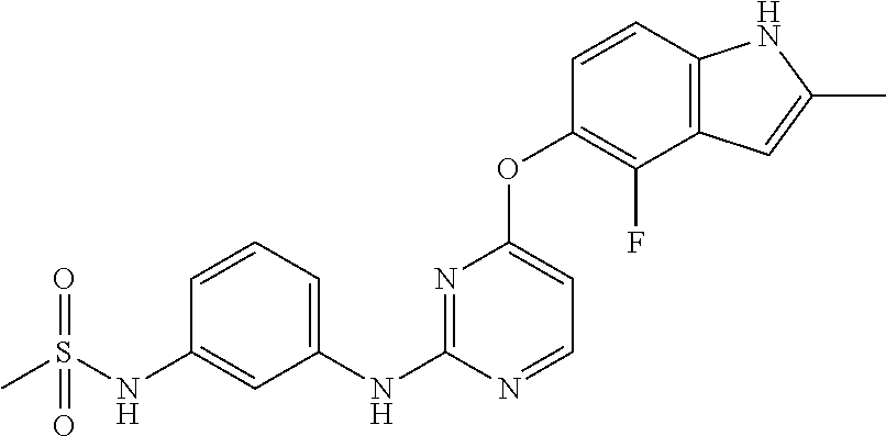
C1(NS(C)(=O)=O)=CC(NC2=NC(OC3=C(F)C4=C(C=C3)NC(C)=C4)=CC=N2)=CC=C1
